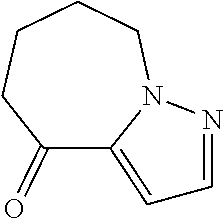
C1C(=O)C2=CC=NN2CCC1
